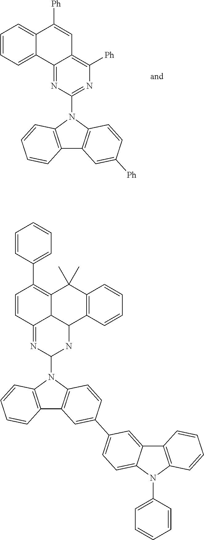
C12=C(N(C3=NC([Ph])=C4C(=N3)C3=CC=CC=C3C([Ph])=C4)C3=C1C=C([Ph])C=C3)C=CC=C2.C12=C(N(C3NC4C5C(=N3)C=CC(C3=CC=CC=C3)=C5C(C)(C)C3=C4C=CC=C3)C3=C1C=C(C1=CC=C4C(=C1)C1=C(N4C4=CC=CC=C4)C=CC=C1)C=C3)C=CC=C2
